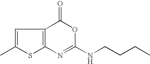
C12=C(C(=O)OC(NCCCC)=N1)C=C(C)S2
